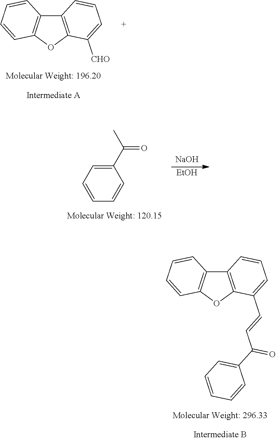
C12=C(OC3=C1C=CC=C3)C([CHO])=CC=C2.C1=CC=CC(C(C)=O)=C1.[NaOH].[EtOH].C12=C(OC3=C1C=CC=C3)C(C=CC(C1=CC=CC=C1)=O)=CC=C2
